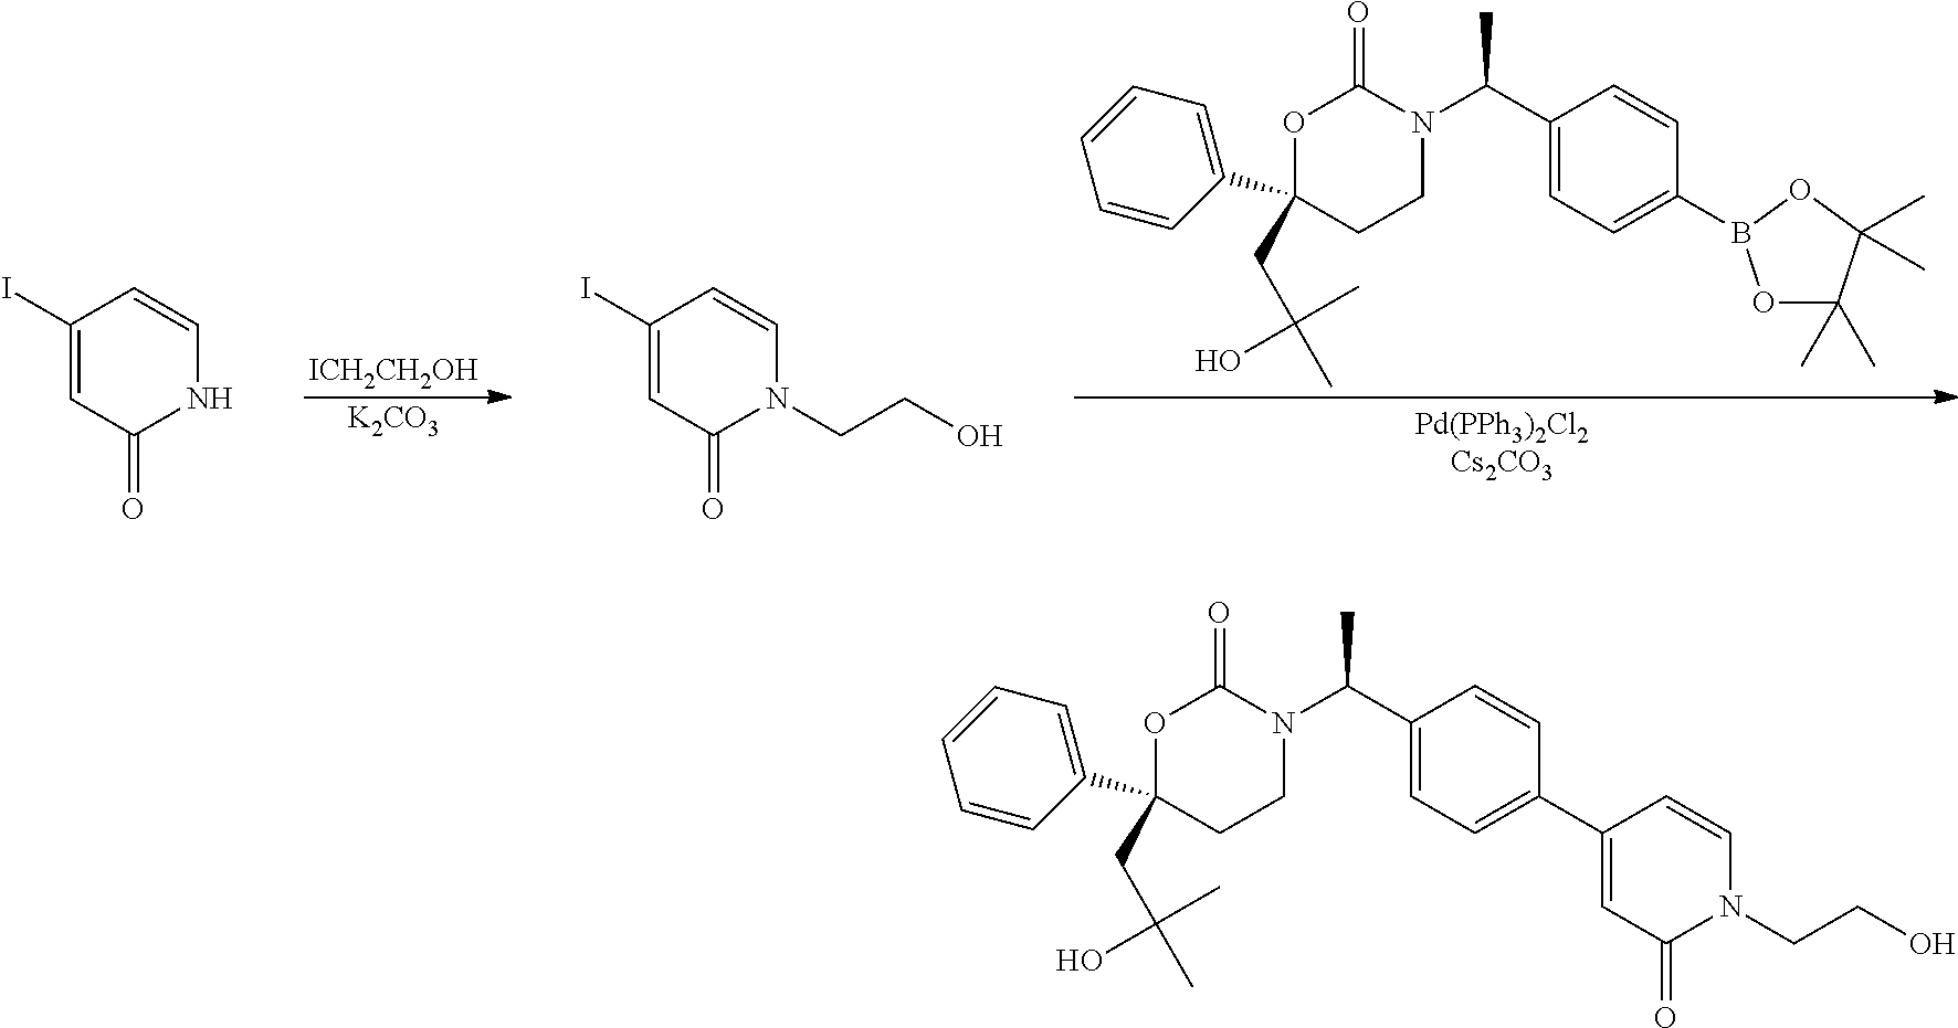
N1(C(C2=CC=C(B3OC(C)(C)C(C)(C)O3)C=C2)C)C(=O)OC(C2=CC=CC=C2)(CC(C)(C)O)CC1.[ICH2CH2OH].[K2CO3].C1(I)=CC(=O)N(CCO)C=C1.C1(I)=CC(=O)NC=C1.N1(C(C2=CC=C(C3=CC(=O)N(CCO)C=C3)C=C2)C)C(=O)OC(C2=CC=CC=C2)(CC(C)(O)C)CC1
